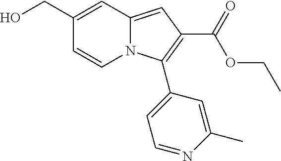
C1(CO)=CC2=CC(C(=O)OCC)=C(C3=CC=NC(C)=C3)N2C=C1
